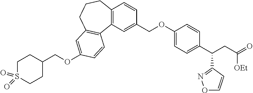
C12=C(C=C(COC3=CC=C(C(CC(=O)[OEt])C4=NOC=C4)C=C3)C=C1)C1=C(CCC2)C=C(OCC2CCS(=O)(=O)CC2)C=C1
